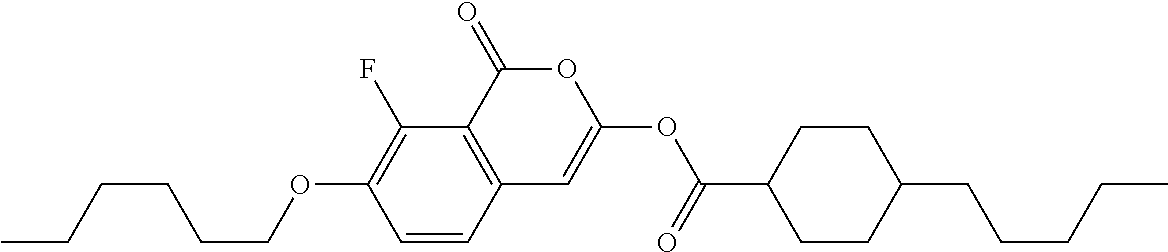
C1=CC2=C(C(F)=C1OCCCCCC)C(=O)OC(OC(C1CCC(CCCCC)CC1)=O)=C2
